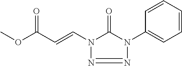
N1(C=CC(OC)=O)N=NN(C2=CC=CC=C2)C1=O
